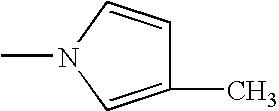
C1(C)=CN(C)C=C1
